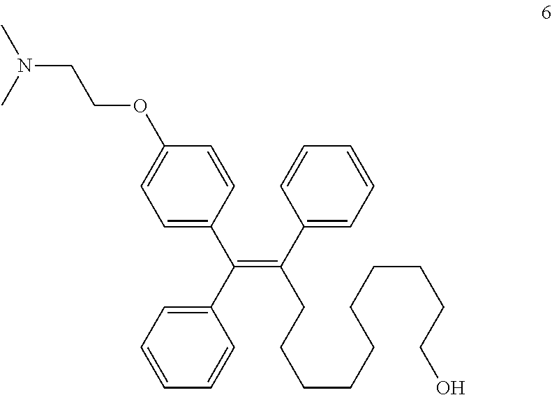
N(CCOC1=CC=C(C(C2=CC=CC=C2)=C(C2=CC=CC=C2)CCCCCCCCCCO)C=C1)(C)C
